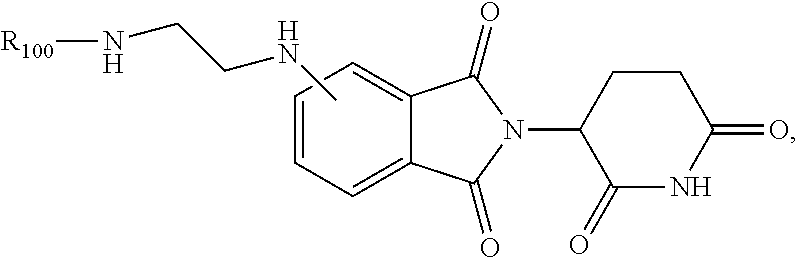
C1=CC=C2C(=C1)C(=O)N(C1C(=O)NC(=O)CC1)C2=O.CNCCN[R100]
